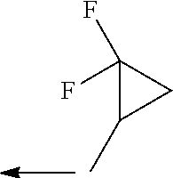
C1(C)CC1(F)F
